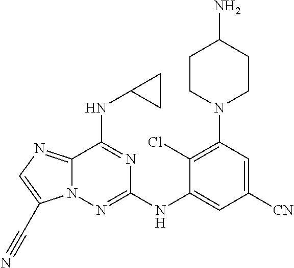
C12=NC=C(C#N)N1N=C(NC1=CC([CN])=CC(N3CCC(N)CC3)=C1Cl)N=C2NC1CC1
